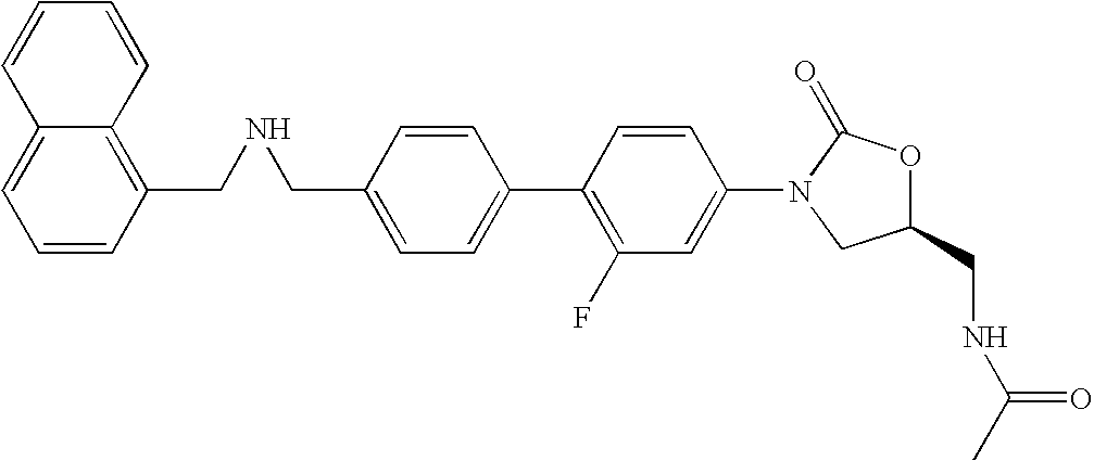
C1=C(CNCC2=C3C(=CC=C2)C=CC=C3)C=CC(C2=C(F)C=C(N3CC(CNC(C)=O)OC3=O)C=C2)=C1
